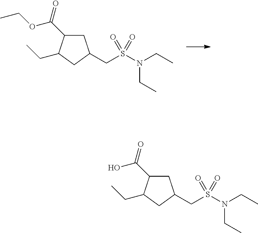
C1C(C(OCC)=O)C(CC)CC1CS(N(CC)CC)(=O)=O.C1C(C(O)=O)C(CC)CC1CS(N(CC)CC)(=O)=O
